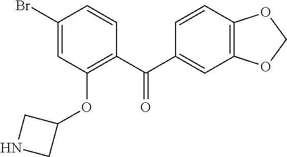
C1(C(C2=C(OC3CNC3)C=C(Br)C=C2)=O)=CC2=C(C=C1)OCO2
